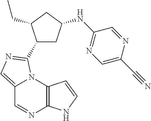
C12=CN=C(C3CC(NC4=NC=C(C#N)N=C4)CC3CC)N1C1=C(N=C2)NC=C1
